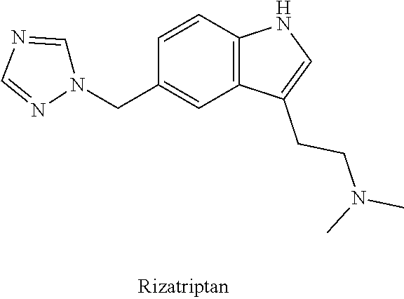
C12=C(C=CC(CN3C=NC=N3)=C1)NC=C2CCN(C)C
